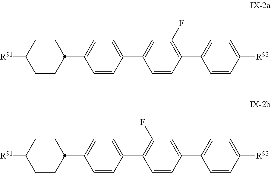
[R91]C1CCC(C2=CC=C(C3=CC(F)=C(C4=CC=C([R92])C=C4)C=C3)C=C2)CC1.[R91]C1CCC(C2=CC=C(C3=C(F)C=C(C4=CC=C([R92])C=C4)C=C3)C=C2)CC1
